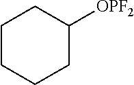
C1CC([OPF2])CCC1
